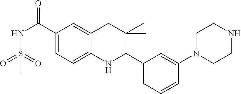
C1(C(NS(=O)(=O)C)=O)=CC=C2C(=C1)CC(C)(C)C(C1=CC=CC(N3CCNCC3)=C1)N2
